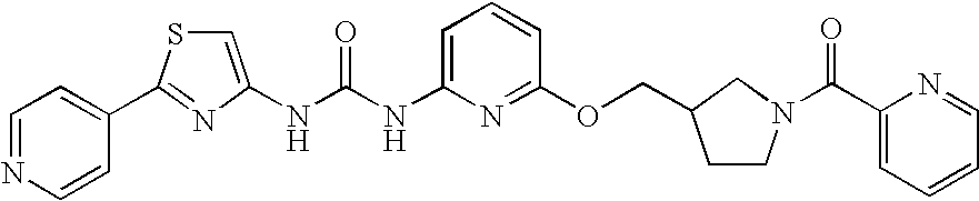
N(C(NC1=CC=CC(OCC2CCN(C(=O)C3=CC=CC=N3)C2)=N1)=O)C1=CSC(C2=CC=NC=C2)=N1
